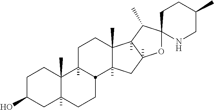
C1C(O)CC2(C)C(C)(C1)C1(C)CCC3(C)C(C)(CC4(C)C3(C)C(C)C3(O4)CCC(C)CN3)C1CC2
